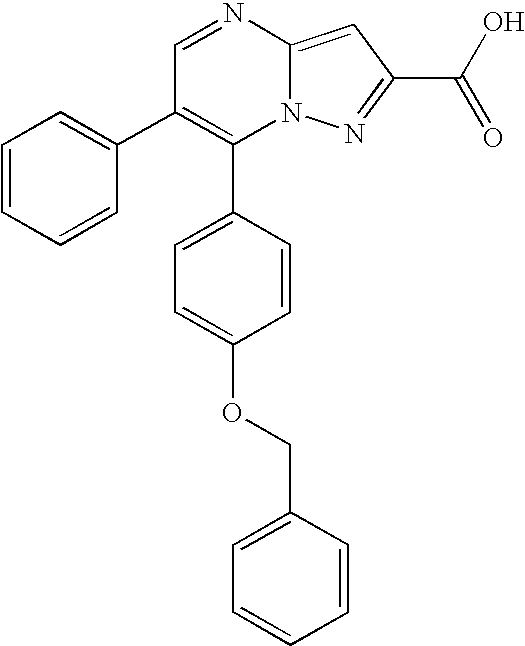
C1(C2=CC=C(OCC3=CC=CC=C3)C=C2)=C(C2=CC=CC=C2)C=NC2=CC(C(O)=O)=NN12
